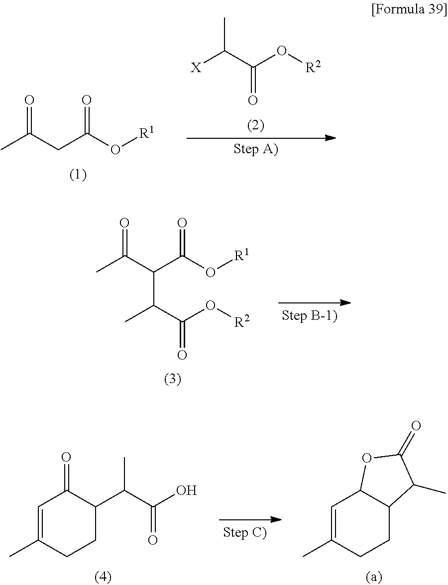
CC(CC(O[R1])=O)=O.C(=O)(C([X])C)O[R2].CC(=O)C(C(O[R1])=O)C(C(=O)O[R2])C.C1=C(C)CCC(C(C(O)=O)C)C1=O.C1=C(C)CCC2C1OC(=O)C2C
